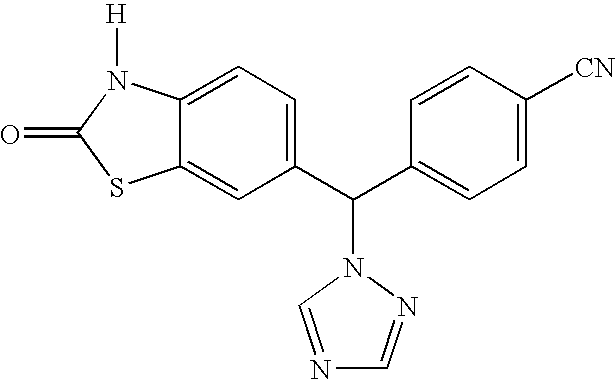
C1(C(C2=CC=C([CN])C=C2)N2N=CN=C2)=CC=C2C(=C1)SC(=O)N2[H]
